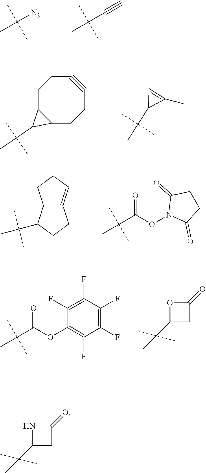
C([N3])(C)(C)C.C(C#C)(C)(C)C.C(C1C2C1CCC#CCC2)(C)(C)C.C(C1C(C)=C1)(C)(C)C.C(C)(C)(C)C1CCCC=CCC1.C(C(ON1C(=O)CCC1=O)=O)(C)(C)C.C(C(OC1=C(F)C(F)=C(F)C(F)=C1F)=O)(C)(C)C.C1(C(C)(C)C)CC(=O)O1.C1(C(C)(C)C)CC(=O)N1
